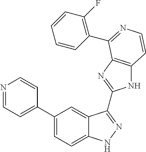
C1(C2=CC=NC=C2)=CC=C2C(=C1)C(C1=NC3=C(N1)C=CN=C3C1=C(F)C=CC=C1)=NN2
